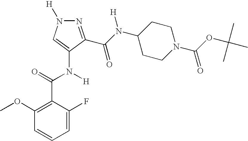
C(=O)(N([H])C1=CN([H])N=C1C(N(C1CCN(C(=O)OC(C)(C)C)CC1)[H])=O)C1=C(OC)C=CC=C1F
